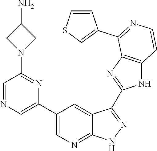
C1=NC=C(C2=CN=C3C(=C2)C(C2=NC4=C(N2)C=CN=C4C2=CSC=C2)=N[N H]3)N=C1N1CC(N)C1
